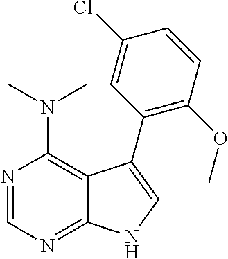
N(C1=C2C(=NC=N1)NC=C2C1=C(OC)C=CC(Cl)=C1)(C)C
